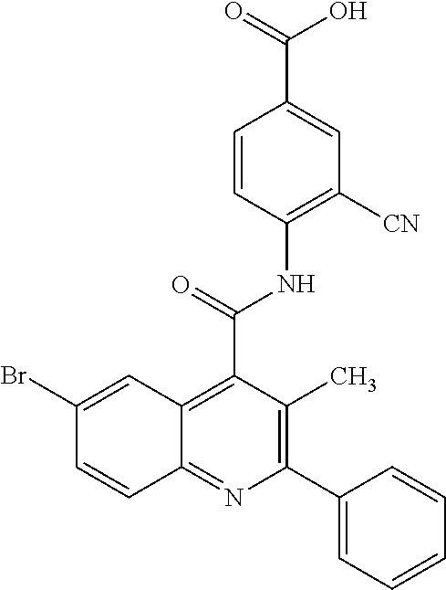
C1=CC(NC(C2=C3C(=NC(C4=CC=CC=C4)=C2C)C=CC(Br)=C3)=O)=C([CN])C=C1C(=O)O
